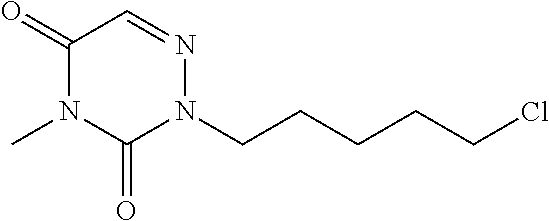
C1(=O)N(C)C(=O)N(CCCCCCl)N=C1
